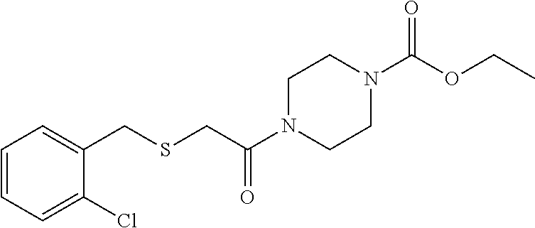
C1=CC=C(Cl)C(CSCC(N2CCN(C(OCC)=O)CC2)=O)=C1
